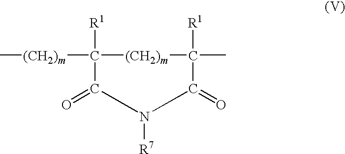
C1([R1])([(CH2)m]C)[(CH2)m]C([R1])(C)C(=O)N([R7])C1=O
